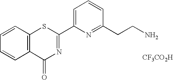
C1=C(C2=NC(=O)C3=C(S2)C=CC=C3)N=C(CCN)C=C1.[CF3CO2H]
